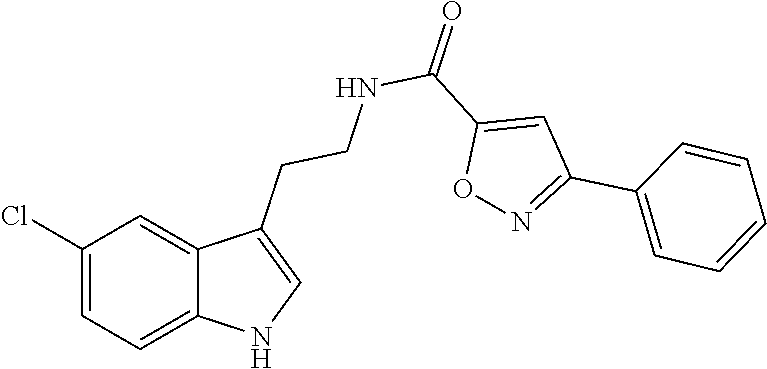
C1(Cl)=CC=C2C(=C1)C(CCNC(C1=CC(C3=CC=CC=C3)=NO1)=O)=CN2
